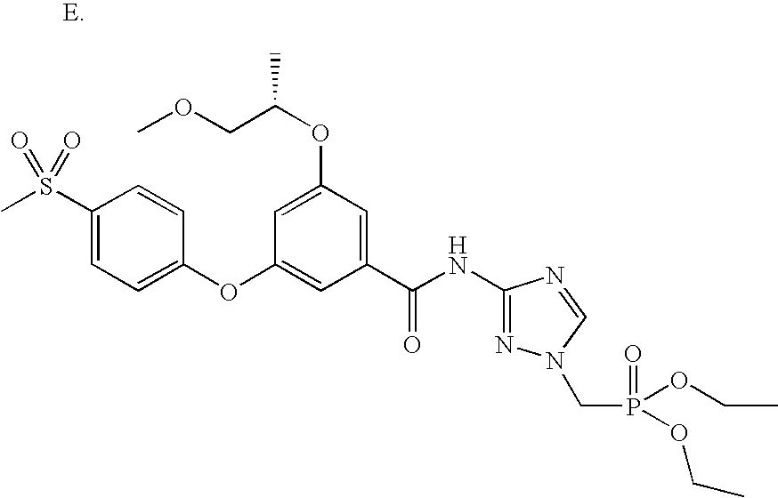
CS(C1=CC=C(OC2=CC(C(NC3=NN(CP(=O)(OCC)OCC)C=N3)=O)=CC(OC(COC)C)=C2)C=C1)(=O)=O
